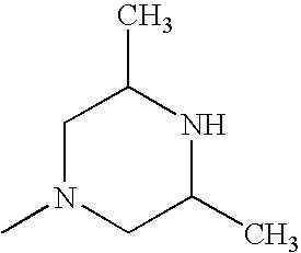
C1N(C)CC(C)NC1C
